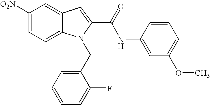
C1([O2N])=CC=C2C(=C1)C=C(C(=O)NC1=CC(OC)=CC=C1)N2CC1=CC=CC=C1F
